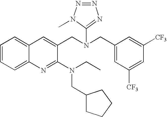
C1=CC=C2C(=C1)C=C(CN(CC1=CC([CF3])=CC([CF3])=C1)C1=NN=NN1C)C(N(CC1CCCC1)CC)=N2
